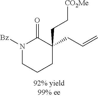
N1([Bz])CCCC(CC=C)(CC[CO2Me])C1=O
